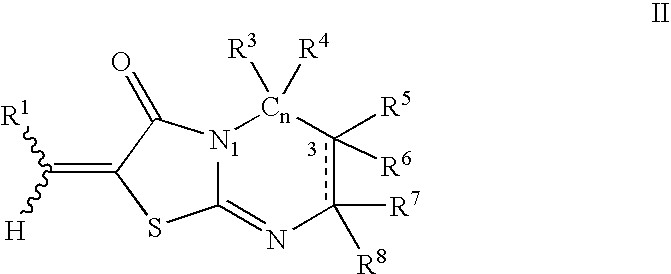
C12=Nc([R7])([R8])c([R5])([R6])[Cn]([R3])([R4])[N1]1C(=O)C(=C([R1])[H])S2
